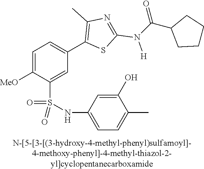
C1=C([MeO])C(S(NC2=CC=C(C)C(O)=C2)(=O)=O)=CC(C2=C(C)N=C(N([H])C(C3CCCC3)=O)S2)=C1
